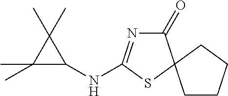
C1(=O)N=C(NC2C(C)(C)C2(C)C)SC12CCCC2
